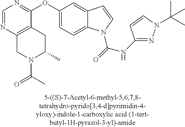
O(C1=CC=C2C(=C1)C=CN2C(=O)NC1=NN(C(C)(C)C)C=C1)C1=NC=NC2=C1CC(C)N(C(=O)C)C2
